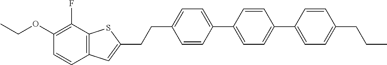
CCOC1=C(F)C2=C(C=C1)C=C(CCC1=CC=C(C3=CC=C(C4=CC=C(CCC)C=C4)C=C3)C=C1)S2
